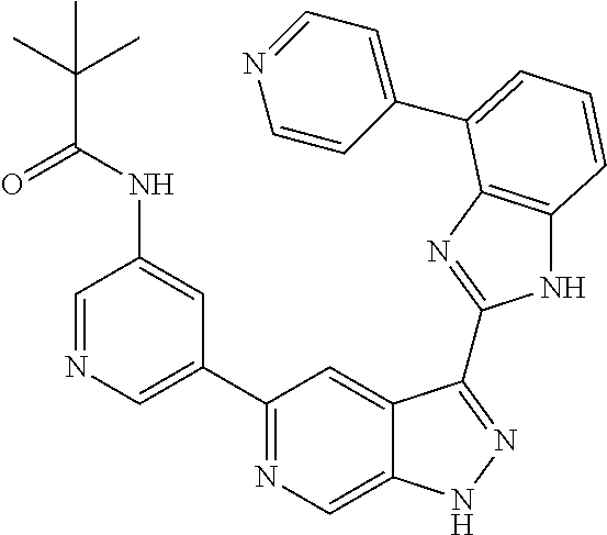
C1=NC=C(C2=NC=C3C(=C2)C(C2=NC4=C(N2)C=CC=C4C2=CC=NC=C2)=NN3)C=C1NC(C(C)(C)C)=O
